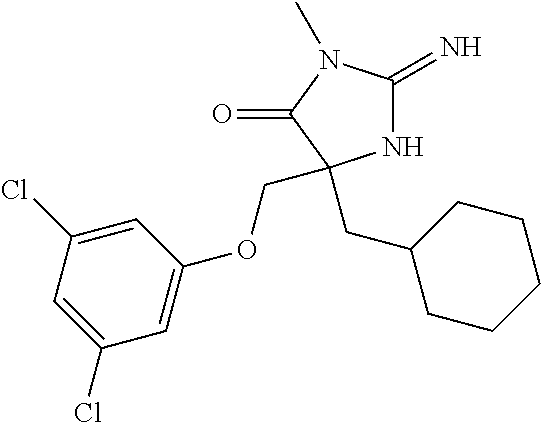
N1C(=N)N(C)C(=O)C1(CC1CCCCC1)COC1=CC(Cl)=CC(Cl)=C1
